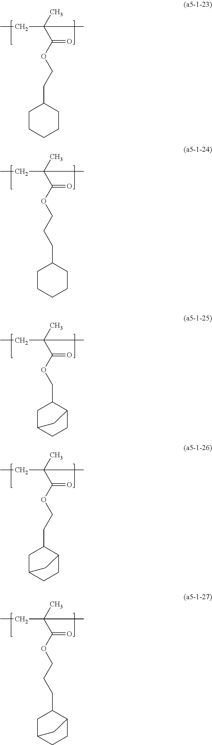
CCC(C(OCCC1CCCCC1)=O)(C)C.CCC(C(OCCCC1CCCCC1)=O)(C)C.CCC(C(OCC1CC2CCC1C2)=O)(C)C.CCC(C(OCCC1CC2CCC1C2)=O)(C)C.CCC(C(OCCCC1CC2CCC1C2)=O)(C)C
